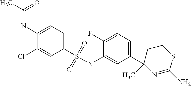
C(NC1=CC=C(S(NC2=CC(C3(C)N=C(N)SCC3)=CC=C2F)(=O)=O)C=C1Cl)(C)=O
